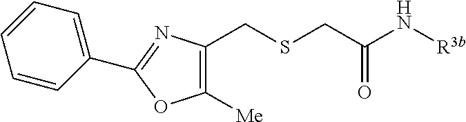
C1(CSCC(N[R3b])=O)=C([Me])OC(C2=CC=CC=C2)=N1
